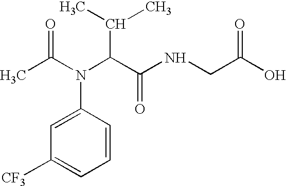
C(C)(=O)N(C1=CC([CF3])=CC=C1)C(C(C)C)C(=O)NCC(=O)O
